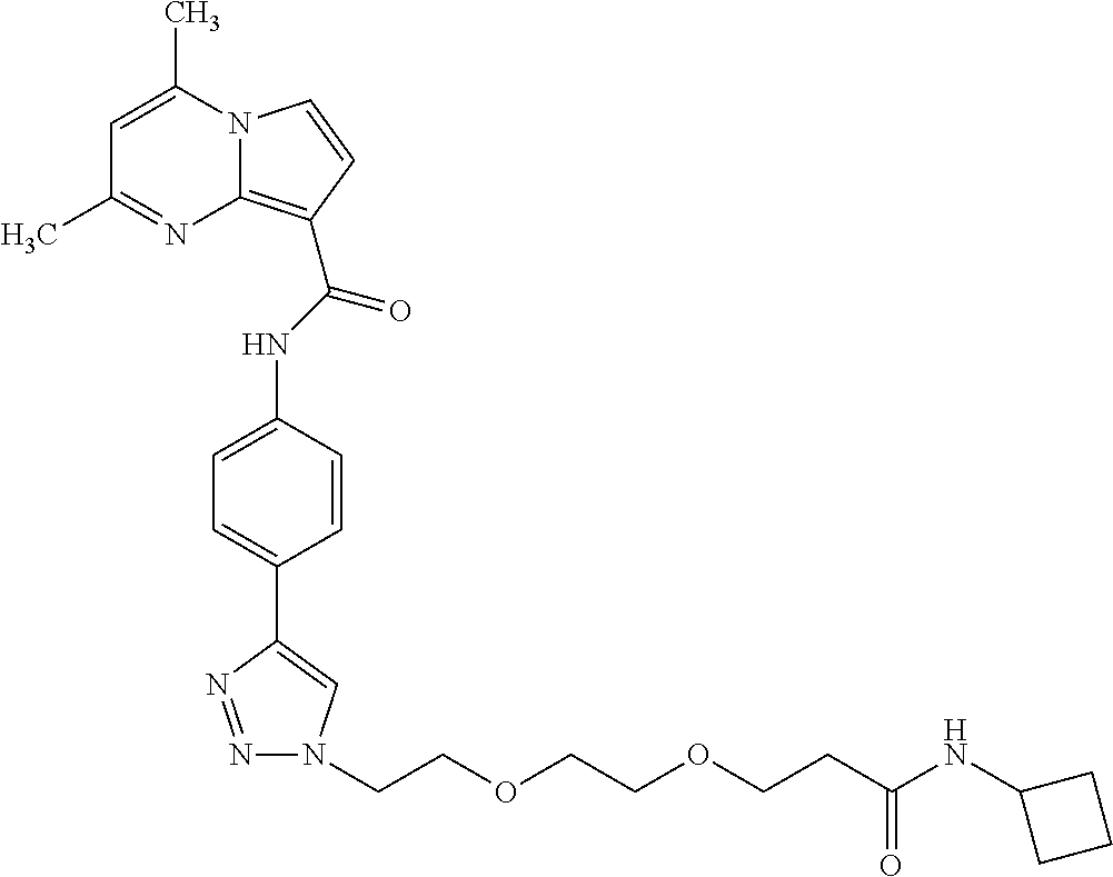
C1=C(C)N2C(=C(C(NC3=CC=C(C4=CN(CCOCCOCCC(=O)NC5CCC5)N=N4)C=C3)=O)C=C2)N=C1C
